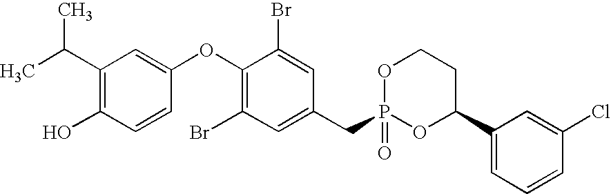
C1(C(C)C)=C(O)C=CC(OC2=C(Br)C=C(CP3(=O)OC(C4=CC=CC(Cl)=C4)CCO3)C=C2Br)=C1
